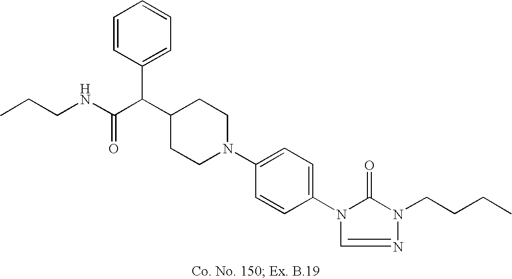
C1(C(C(NCCC)=O)C2=CC=CC=C2)CCN(C2=CC=C(N3C(=O)N(CCCC)N=C3)C=C2)CC1
